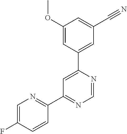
C1(C2=NC=C(F)C=C2)=NC=NC(C2=CC(C#N)=CC(OC)=C2)=C1
